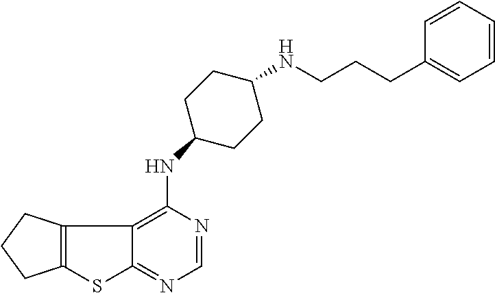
C12=C(CCC1)C1=C(NC3CCC(NCCCC4=CC=CC=C4)CC3)N=CN=C1S2
